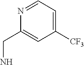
N1=CC=C([CF3])C=C1CN
